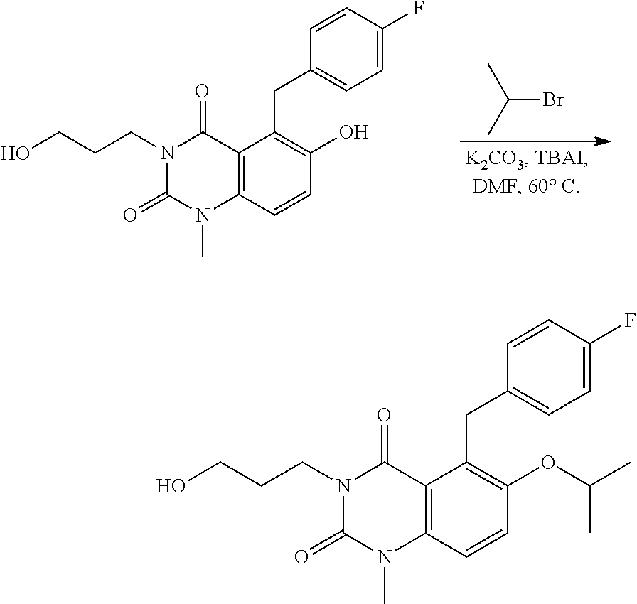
BrC(C)C.C12=C(C=CC(O)=C1CC1=CC=C(F)C=C1)N(C)C(=O)N(CCCO)C2=O.C12=C(C=CC(OC(C)C)=C1CC1=CC=C(F)C=C1)N(C)C(=O)N(CCCO)C2=O
